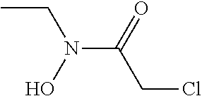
CCN(C(CCl)=O)O
